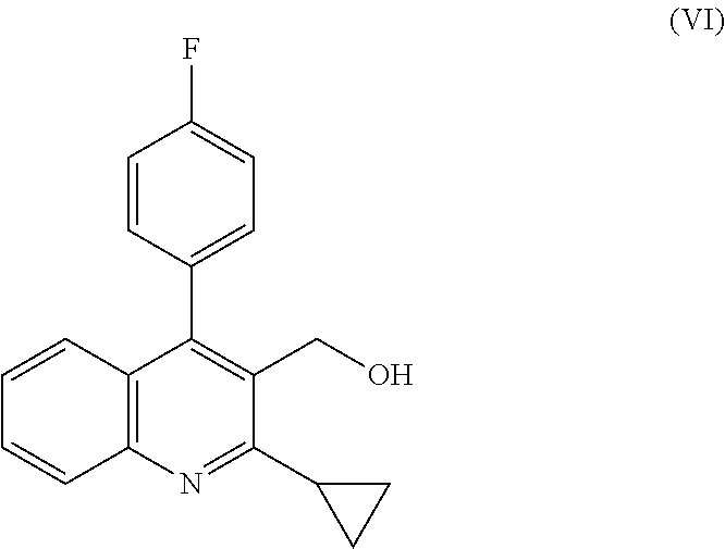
C12=C(N=C(C3CC3)C(CO)=C1C1=CC=C(F)C=C1)C=CC=C2
